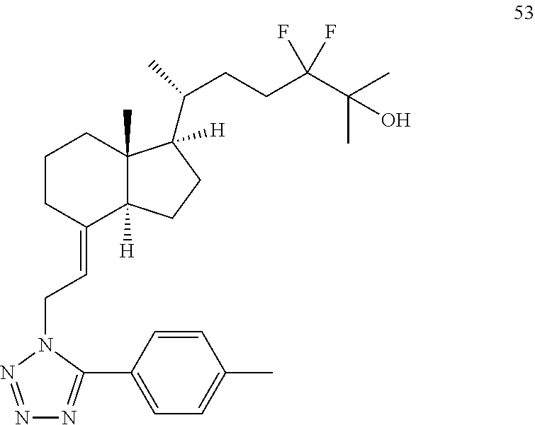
C1CC(=CCN2C(C3=CC=C(C)C=C3)=NN=N2)C2([H])C(C)(C1)C(C(C)CCC(C(C)(C)O)(F)F)([H])CC2
